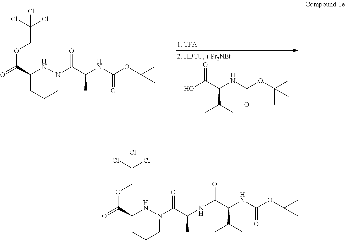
OC(C(NC(OC(C)(C)C)=O)C(C)C)=O.C1(C(=O)OCC(Cl)(Cl)Cl)CCCN(C(C(NC(OC(C)(C)C)=O)C)=O)N1.C1(C(=O)OCC(Cl)(Cl)Cl)CCCN(C(C(NC(C(NC(OC(C)(C)C)=O)C(C)C)=O)C)=O)N1
